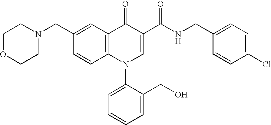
C1OCCN(CC2=CC3=C(C=C2)N(C2=CC=CC=C2CO)C=C(C(NCC2=CC=C(Cl)C=C2)=O)C3=O)C1
